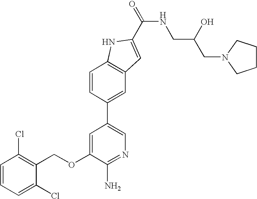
C1=CC=C(Cl)C(COC2=CC(C3=CC4=C(C=C3)NC(C(=O)NCC(CN3CCCC3)O)=C4)=CN=C2N)=C1Cl
